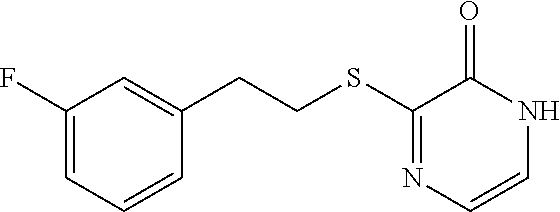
C1(F)=CC=CC(CCSC2=NC=CNC2=O)=C1
